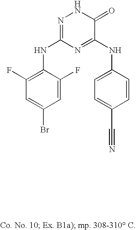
C1=CC(NC2=NC(NC3=C(F)C=C(Br)C=C3F)=NNC2=O)=CC=C1C#N
